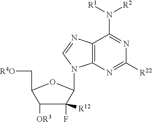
C12=C(N=C([R22])N=C1N([R2])[R1])N(C1C(F)([R12])C([OR3])C(C[R4O])O1)C=N2
